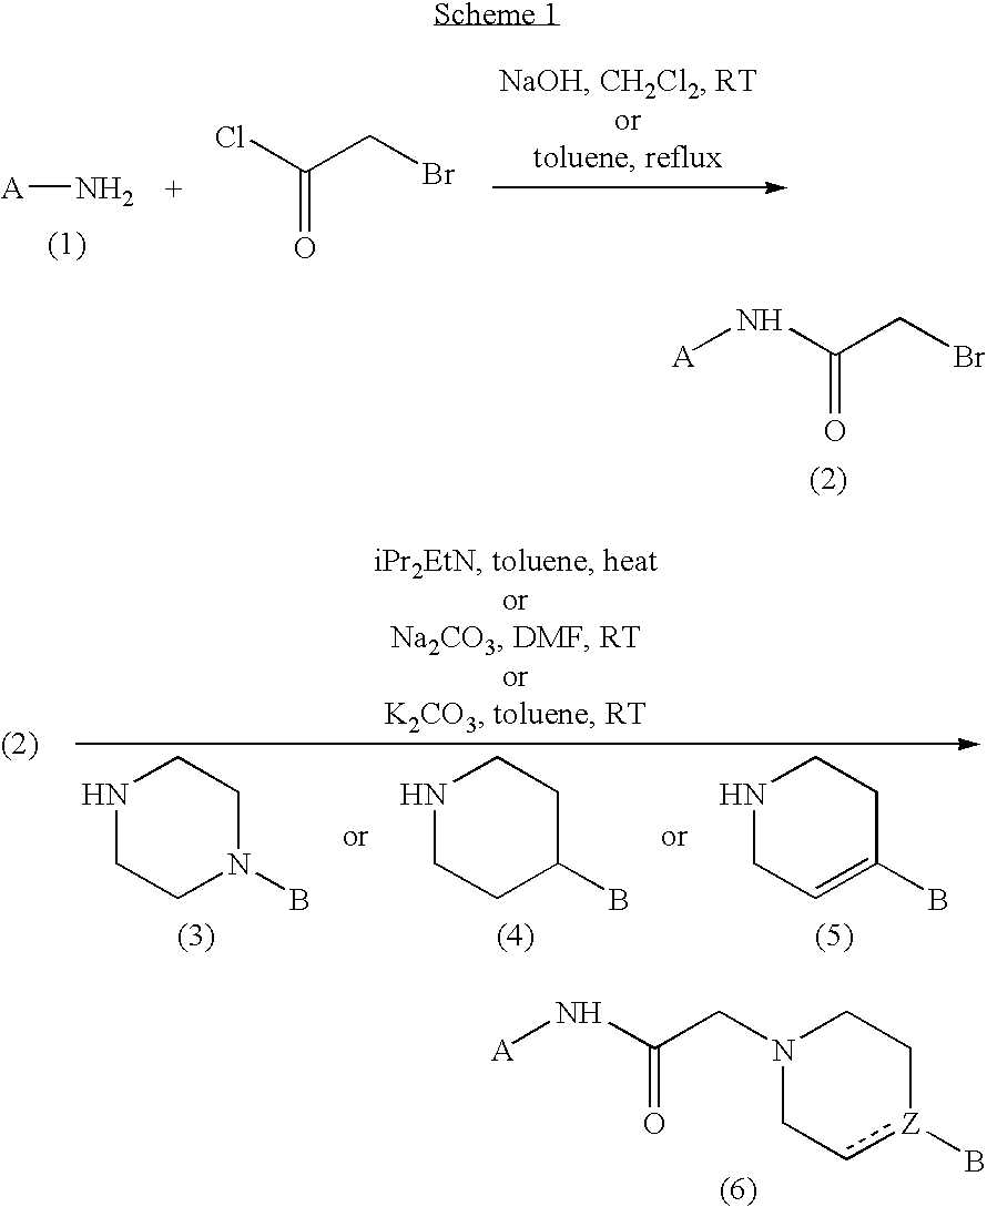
[A]N.ClC(CBr)=O.N(C(CBr)=O)[A].N1CCN(B)CC1.N1CCC(B)CC1.N1CC=C(B)CC1.N(C(CN1Cc[Z](B)CC1)=O)[A]
